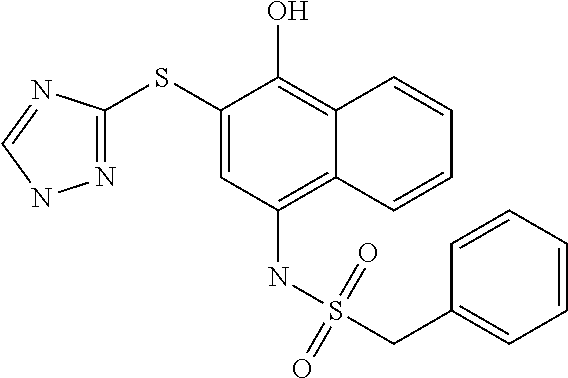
C1(SC2=NNC=N2)=CC(NS(CC2=CC=CC=C2)(=O)=O)=C2C(=C1O)C=CC=C2
